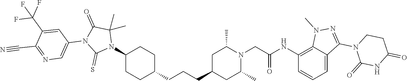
C1(N2C(C)(C)C(=O)N(C3=CN=C(C#N)C(C(F)(F)F)=C3)C2=S)CCC(CCCC2CC(C)N(CC(NC3=C4C(=CC=C3)C(N3C(=O)NC(=O)CC3)=NN4C)=O)C(C)C2)CC1
